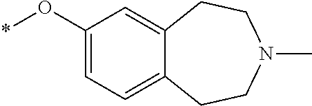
*OC1=CC=C2C(=C1)CCN(C)CC2
